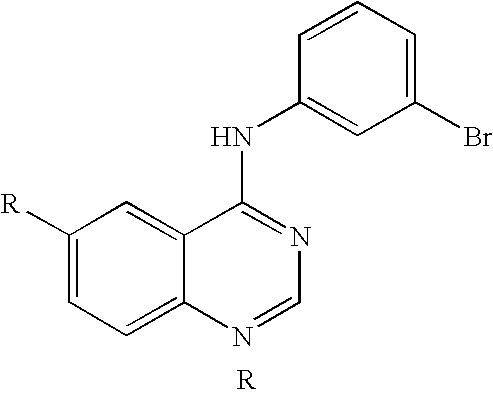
C1([R])=CC=C2C(=C1)C(NC1=CC(Br)=CC=C1)=NC=N2
